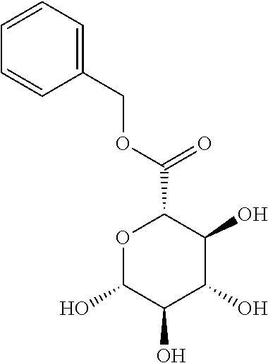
C1=CC=C(COC(C2OC(O)C(O)C(O)C2O)=O)C=C1
